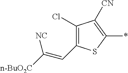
C1(Cl)=C(C=C([n-BuO2C])[NC])SC(*)=C1[CN]
